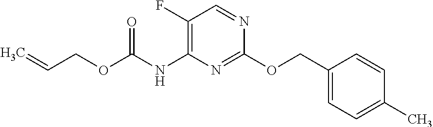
C1(F)=C(NC(OCC=C)=O)N=C(OCC2=CC=C(C)C=C2)N=C1
